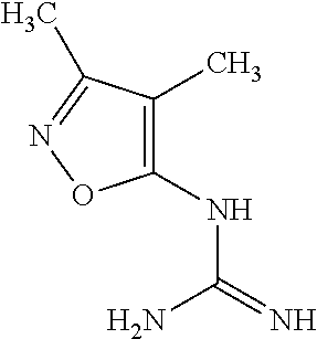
N(C(=N)N)C1=C(C)C(C)=NO1
